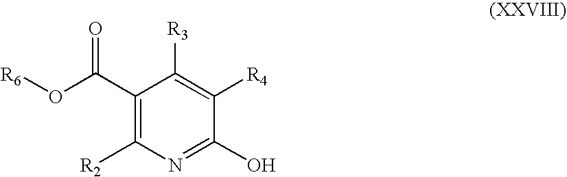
C1(C(O[R6])=O)=C([R2])N=C(O)C([R4])=C1[R3]
